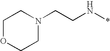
C(N*)CN1CCOCC1
